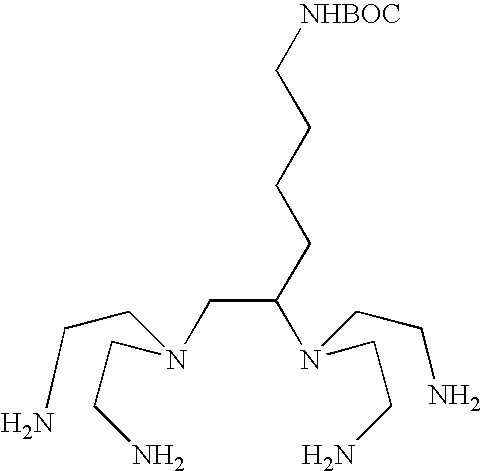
N(CCN)(CCN)CC(N(CCN)CCN)CCCC[NHBOC]
